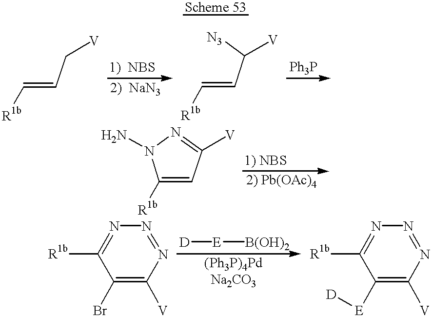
[N3]C(C=C[R1b])[V].C(=CC[V])[R1b].C1([E][D])=C([V])N=NN=C1[R1b].C1(Br)=C([V])N=NN=C1[R1b].N1=C([V])C=C([R1b])N1N.[D][E][B(OH)2]
